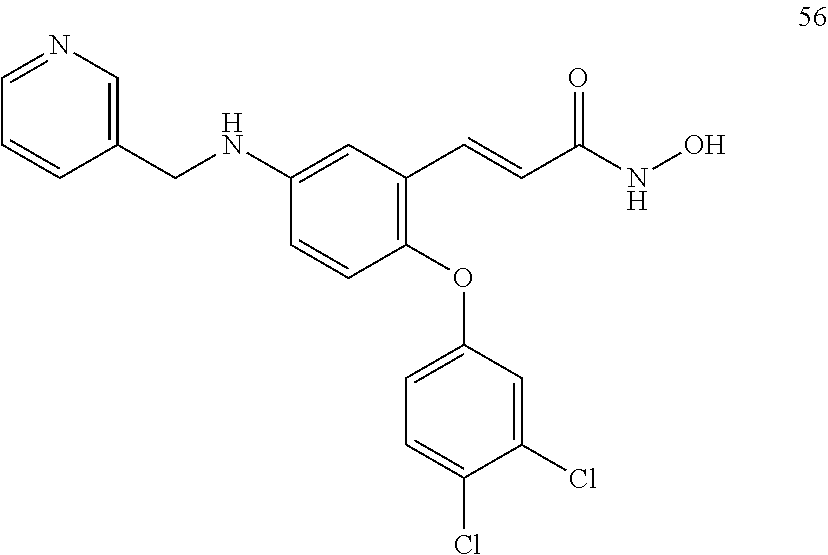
C1(OC2=CC=C(Cl)C(Cl)=C2)=C(C=CC(NO)=O)C=C(NCC2=CN=CC=C2)C=C1
